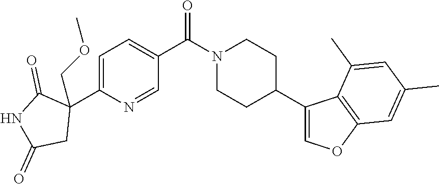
C1=C(C2(COC)C(=O)NC(=O)C2)N=CC(C(N2CCC(C3=COC4=C3C(C)=CC(C)=C4)CC2)=O)=C1
